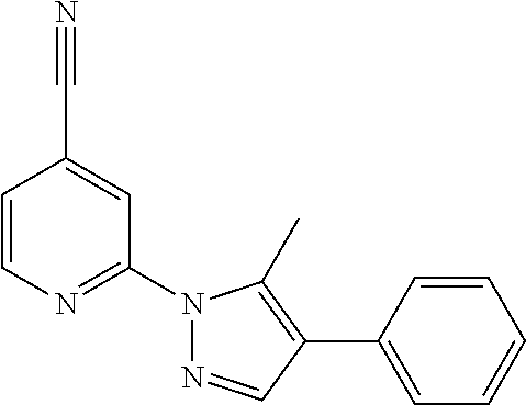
C1=CN=C(N2N=CC(C3=CC=CC=C3)=C2C)C=C1C#N
